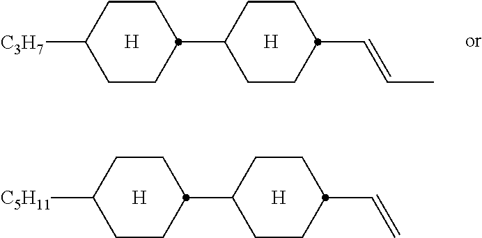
C1CC([C5H11])CCC1C1CCC(C=C)CC1.[H].[H].C1CC([C3H7])CCC1C1CCC(C=CC)CC1.[H].[H]
